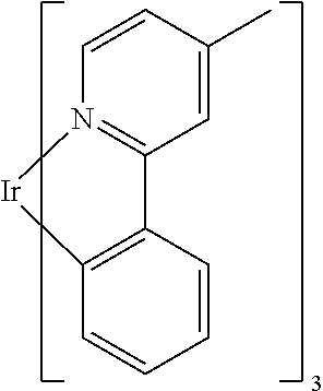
C12=N([Ir]C3=C1C=CC=C3)C=CC(C)=C2
